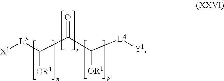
[X1][L5]C(C(C([L4][Y1])[OR1])=O)[OR1]
